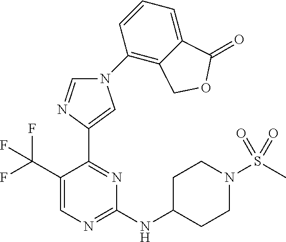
C1(NC2CCN(S(C)(=O)=O)CC2)=NC=C(C(F)(F)F)C(C2=CN(C3=C4C(=CC=C3)C(=O)OC4)C=N2)=N1
